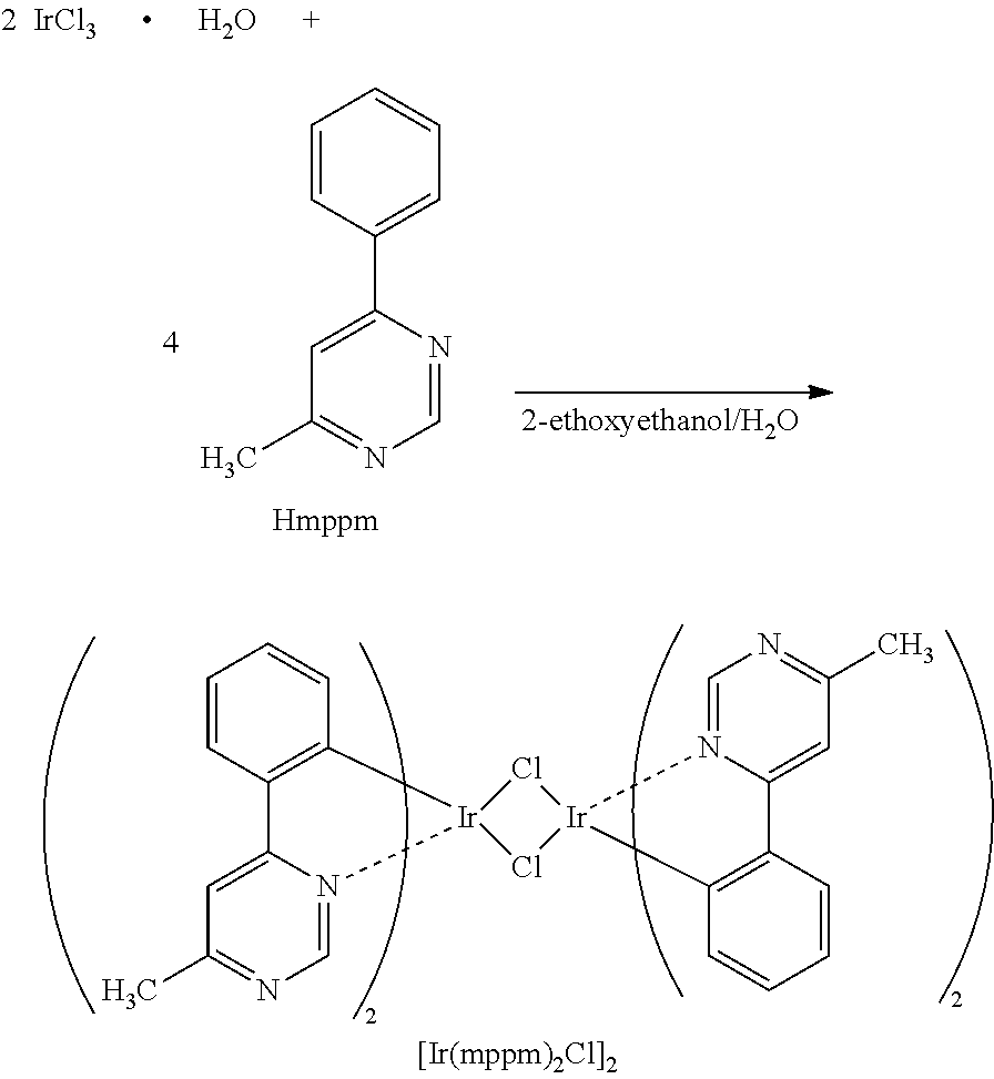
C1=C2N(=CN=C1C)[Ir]1(C3=C2C=CC=C3)Cl[Ir]2(Cl1)C1=C(C=CC=C1)C1=CC(C)=NC=N12.O.C1=C(C2=CC=CC=C2)N=CN=C1C
